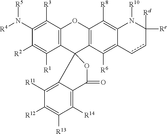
C12=C(C([R3])=C(N([R5])[R4])C([R2])=C1[R1])OC1=C(C23C2=C([R11])C([R12])=C([R13])C([R14])=C2C(=O)O3)C([R6])=C2C(=C1[R8])N([R10])C([Re])([Rd])cc2
